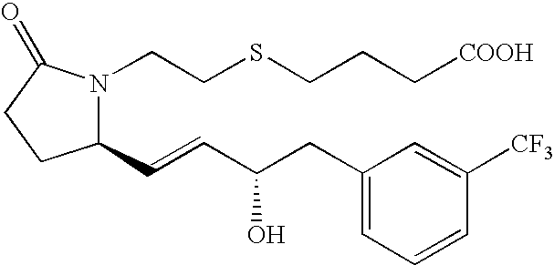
C1(C=CC(CC2=CC=CC([CF3])=C2)O)N(CCSCCC[COOH])C(=O)CC1
